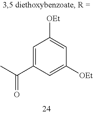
C1=C(C(C)=O)C=C([OEt])C=C1[OEt]
